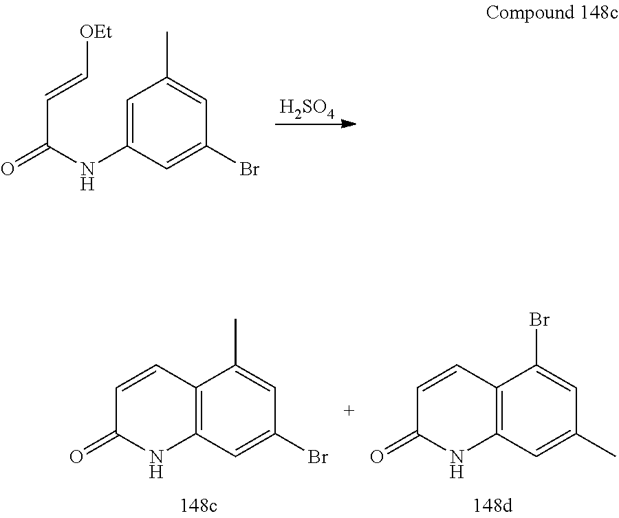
[H2SO4].C1=C(NC(=O)C=C[OEt])C=C(Br)C=C1C.C1=CC2=C(NC1=O)C=C(Br)C=C2C.C1=CC2=C(NC1=O)C=C(C)C=C2Br
